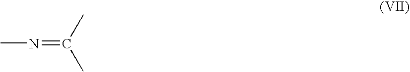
CN=C(C)C
